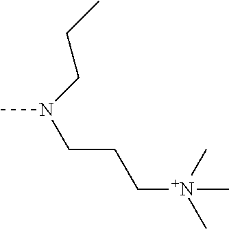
CN(CCC[N+](C)(C)C)CCC
